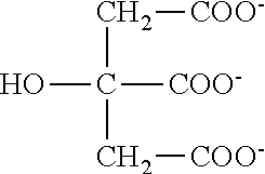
OC(C[COO-])(C[COO-])[COO-]
